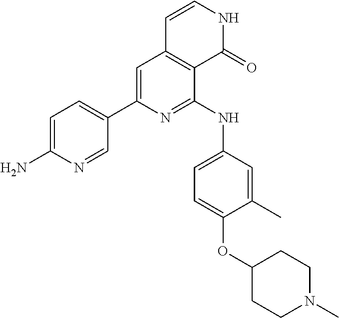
C1=C(N)N=CC(C2=CC3=C(C(NC4=CC=C(OC5CCN(C)CC5)C(C)=C4)=N2)C(=O)NC=C3)=C1
